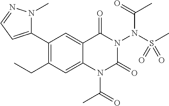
C1(C2=CC=NN2C)=C(CC)C=C2C(=C1)C(=O)N(N(S(=O)(C)=O)C(C)=O)C(=O)N2C(=O)C
